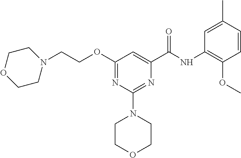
N(C(C1=CC(OCCN2CCOCC2)=NC(N2CCOCC2)=N1)=O)C1=C(OC)C=CC(C)=C1
